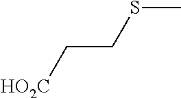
[HO2C]CCSC
